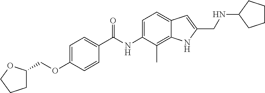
C1=C(OCC2CCCO2)C=CC(C(NC2=CC=C3C(=C2C)NC(CNC2CCCC2)=C3)=O)=C1
